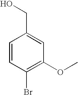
C1=CC(Br)=C(OC)C=C1CO
